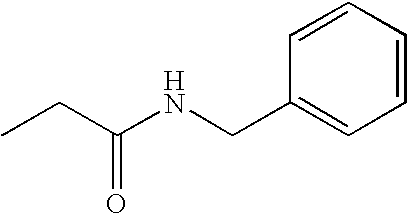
C1(CNC(=O)CC)=CC=CC=C1
